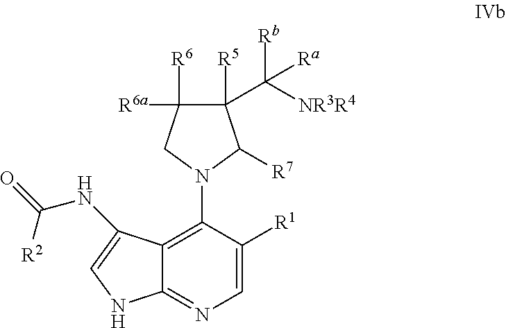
C1=C([R1])C(N2C([R7])C([R5])(C([NR3R4])([Rb])[Ra])C([R6])([R6a])C2)=C2C(=N1)NC=C2NC(=O)[R2]
